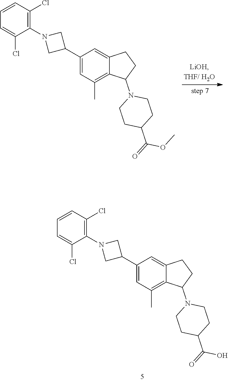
C1(C2CN(C3=C(Cl)C=CC=C3Cl)C2)=CC(C)=C2C(=C1)CCC2N1CCC(C(=O)O)CC1.C1(C2CN(C3=C(Cl)C=CC=C3Cl)C2)=CC(C)=C2C(=C1)CCC2N1CCC(C(=O)OC)CC1
